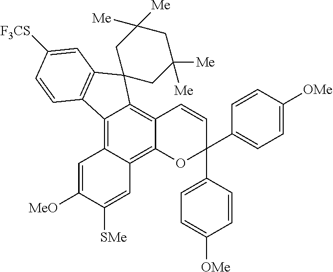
C12=C3C(=C4C(=C1C1(C5=C2C=CC([F3CS])=C5)CC([Me])([Me])CC([Me])([Me])C1)C=CC(C1=CC=C([OMe])C=C1)(C1=CC=C([OMe])C=C1)O4)C=C([SMe])C([MeO])=C3
